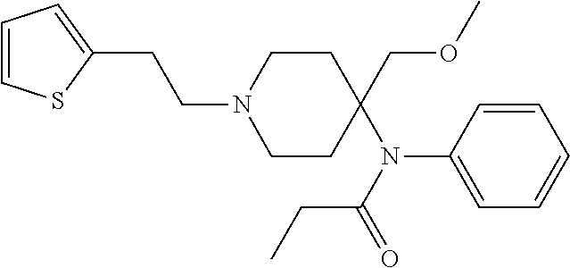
C1(CCN2CCC(COC)(N(C3=CC=CC=C3)C(CC)=O)CC2)=CC=CS1
